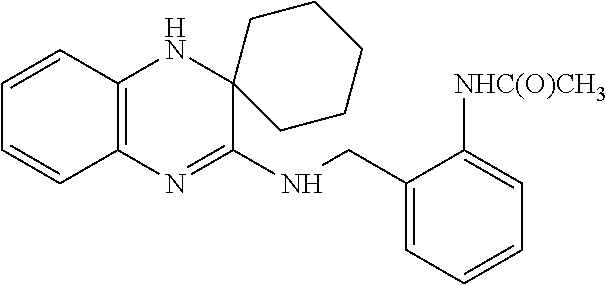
C1=CC2=C(C=C1)N=C(NCC1=CC=CC=C1[NHC(O)CH3])C1(N2)CCCCC1
